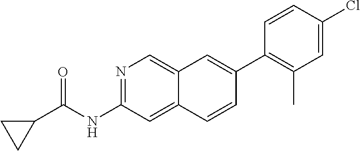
N1=C(NC(=O)C2CC2)C=C2C(=C1)C=C(C1=C(C)C=C(Cl)C=C1)C=C2
